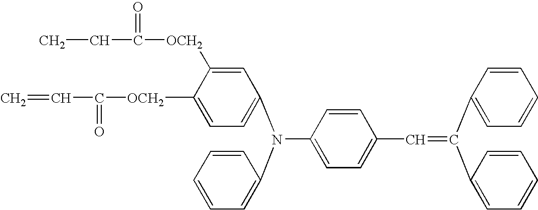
C1([OCH2]C(=O)C=C)=CC=C(N(C2=CC=CC=C2)C2=CC=C(C=C(C3=CC=CC=C3)C3=CC=CC=C3)C=C2)C=C1[OCH2]C(=O)CC
